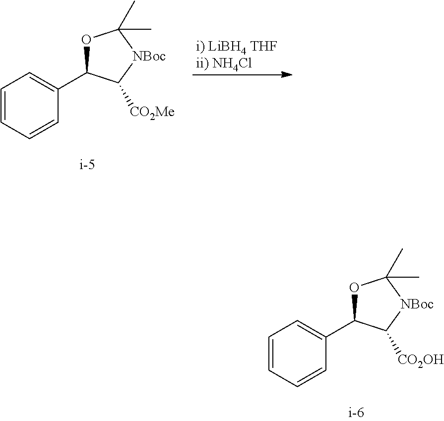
C1=CC=CC(C2OC(C)(C)[NBoc]C2[CO2OH])=C1.[i) LiBH4 THFii) NH4Cl].C1=CC=CC(C2OC(C)(C)[NBoc]C2[CO2Me])=C1
